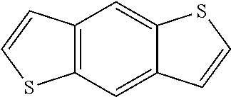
C12=C(C=C3C(=C1)SC=C3)SC=C2
